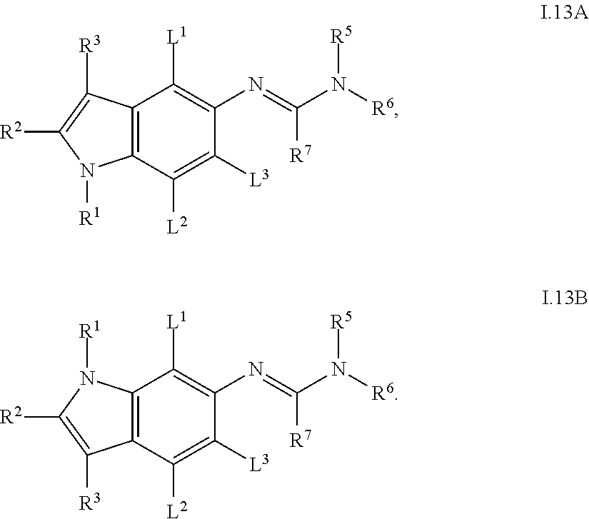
C12=C(C([L2])=C([L3])C(N=C(N([R6])[R5])[R7])=C1[L1])N([R1])C([R2])=C2[R3].C12=C(C([L2])=C([L3])C(N=C(N([R6])[R5])[R7])=C1[L1])C([R3])=C([R2])N2[R1]
